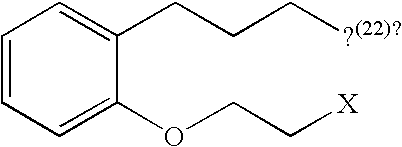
C1=CC=C(OCC[X])C(CCC[?(22)?])=C1
